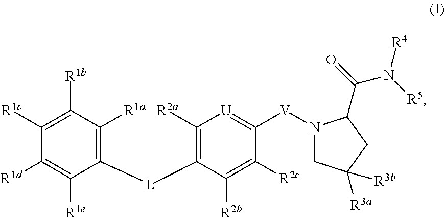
C1([L]C2=C([R2a])[U]=C([V]N3CC([R3b])([R3a])CC3C(=O)N([R5])[R4])C([R2c])=C2[R2b])=C([R1a])C([R1b])=C([R1c])C([R1d])=C1[R1e]
